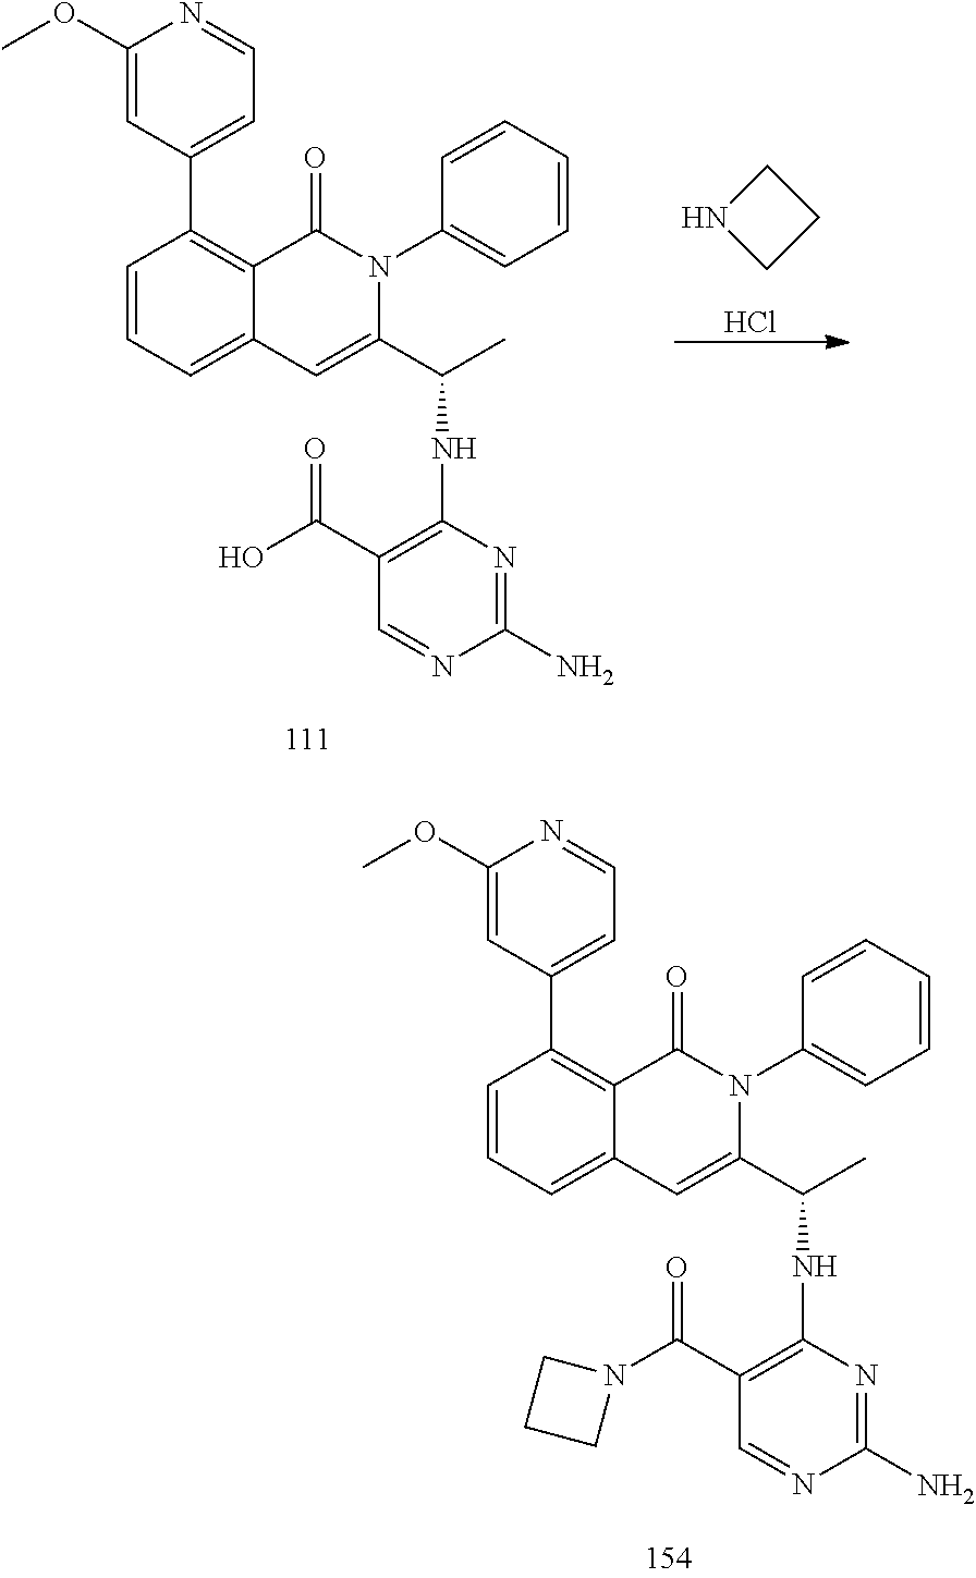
C1NCC1.Cl.C1=CC=C2C(=C1C1=CC=NC(OC)=C1)C(=O)N(C1=CC=CC=C1)C(C(C)NC1=C(C(O)=O)C=NC(N)=N1)=C2.C1=CC=C2C(=C1C1=CC=NC(OC)=C1)C(=O)N(C1=CC=CC=C1)C(C(C)NC1=C(C(N3CCC3)=O)C=NC(N)=N1)=C2
